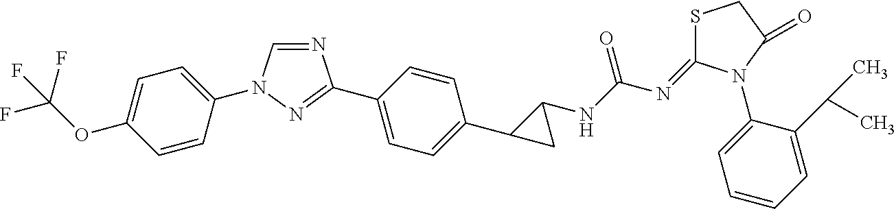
N1=CN(C2=CC=C(OC(F)(F)F)C=C2)N=C1C1=CC=C(C2CC2NC(N=C2SCC(=O)N2C2=CC=CC=C2C(C)C)=O)C=C1
